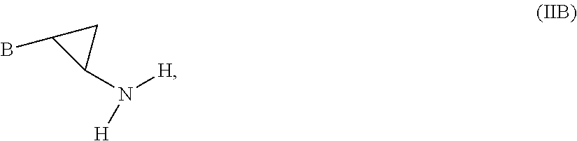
C1(N([H])[H])CC1B
